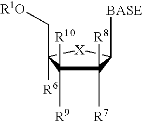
C1([R7])([R8])C([R10])([R9])C(C[R1O])([R6])[X]C1[BASE]
